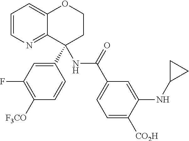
C1(C2(NC(=O)C3=CC=C([CO2H])C(NC4CC4)=C3)C3=NC=CC=C3OCC2)=CC(F)=C([F3CO])C=C1
